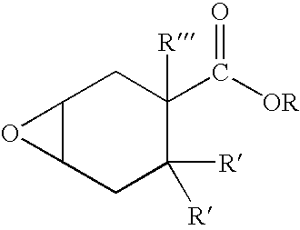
C12C(CC([R])([R])C(C([OR])=O)([R])C1)O2
